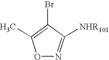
O1N=C([NHR101])C(Br)=C1C
